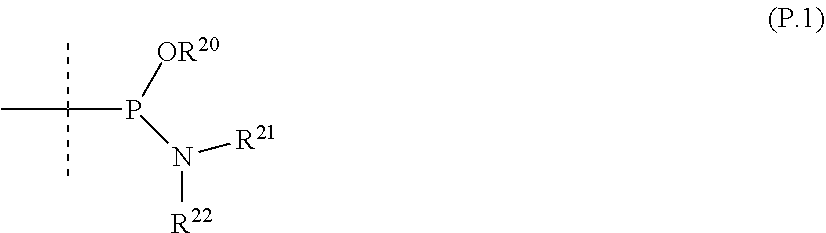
CC(C)(C)P([OR20])N([R22])[R21]
